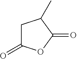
C1C(=O)OC(=O)C1C
